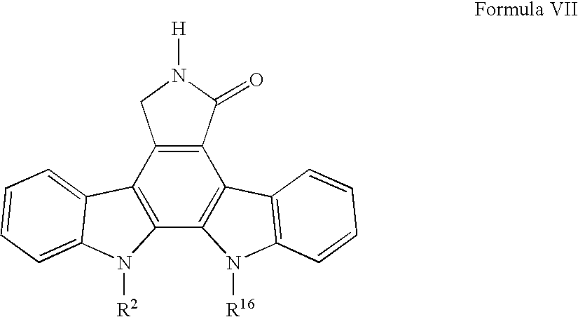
C12=C(C3=C(C4=C1C1=C(N4[R16])C=CC=C1)N([R2])C1=CC=CC=C31)CN([H])C2=O
